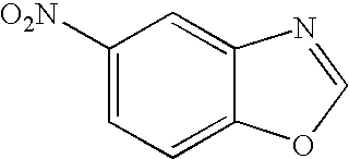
[O2N]C1=CC=C2C(=C1)N=CO2
